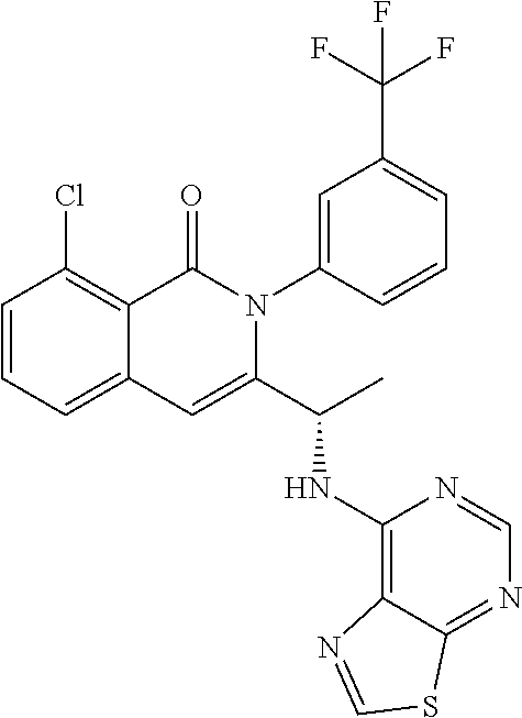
C1(Cl)=C2C(=CC=C1)C=C(C(C)NC1=C3C(=NC=N1)SC=N3)N(C1=CC(C(F)(F)F)=CC=C1)C2=O
